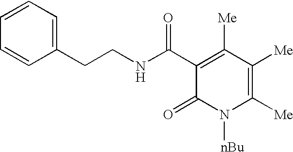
C(CNC(C1=C([Me])C([Me])=C([Me])N([nBu])C1=O)=O)C1=CC=CC=C1
